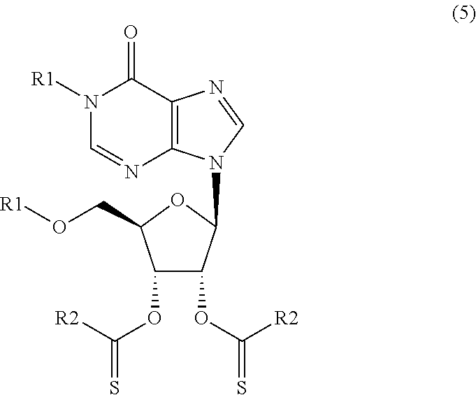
N1([R1])C=NC2=C(C1=O)N=CN2C1C(OC(=S)[R2])C(OC([R2])=S)C(CO[R1])O1
